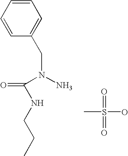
C1=CC=CC(CN(N)C(=O)NCCC)=C1.CS(O)(=O)=O
